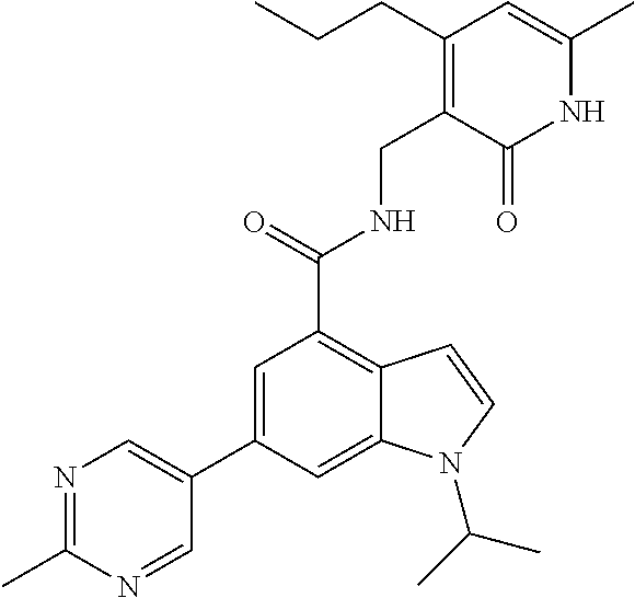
N1C(C)=CC(CCC)=C(CNC(C2=C3C(=CC(C4=CN=C(C)N=C4)=C2)N(C(C)C)C=C3)=O)C1=O
